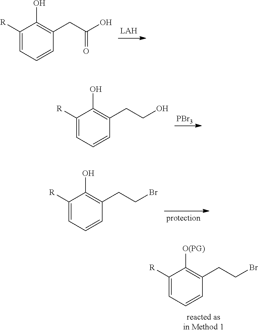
C1([R])=CC=CC(CC(O)=O)=C1O.C1([R])=CC=CC(CCO)=C1O.[PBr3].C1([R])=CC=CC(CCBr)=C1O.C1([R])=CC=CC(CCBr)=C1[O(PG)]
